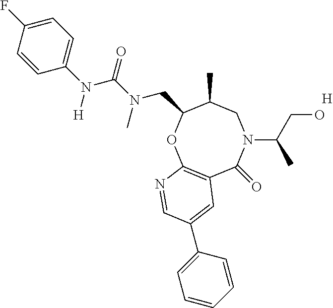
[H].C12=C(OC(CN(C(=O)N(C3=CC=C(F)C=C3)[H])C)C(C)CN(C(CO)C)C1=O)N=CC(C1=CC=CC=C1)=C2
